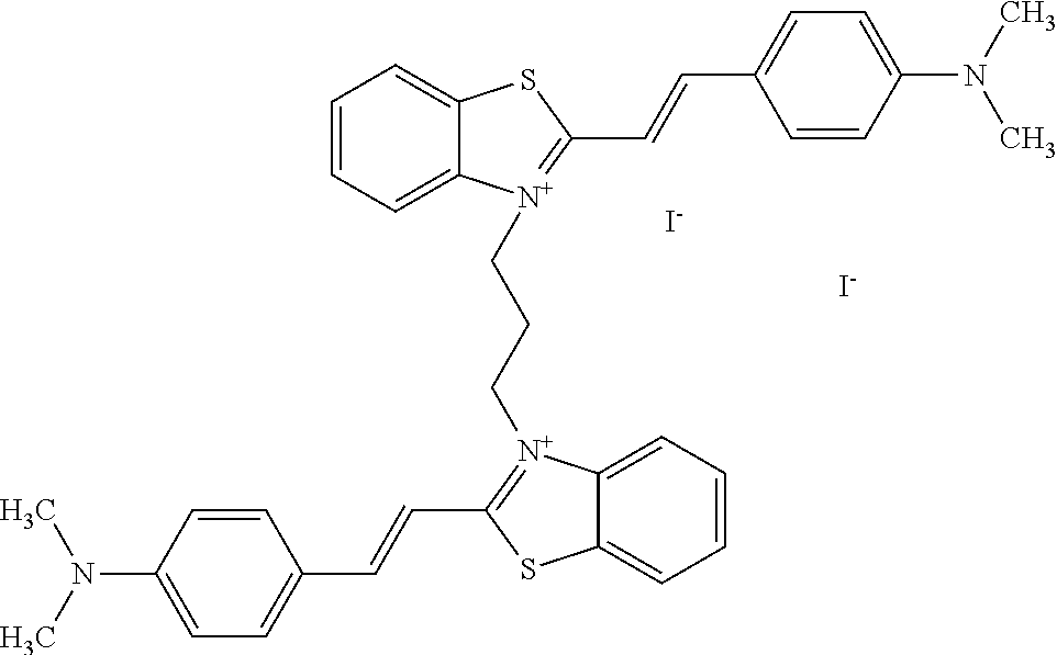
[I-].[I-].C1=CC=C2C(=C1)SC(C=CC1=CC=C(N(C)C)C=C1)=[N+]2CCC[N+]1=C(C=CC2=CC=C(N(C)C)C=C2)SC2=CC=CC=C21
